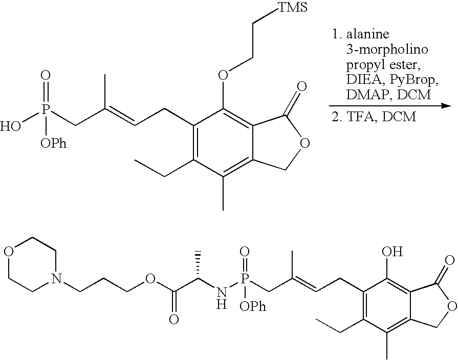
C1(CC=C(CP(O)(=O)[OPh])C)=C(CC)C(C)=C2C(=C1OCC[TMS])C(=O)OC2.C1(CC=C(CP(NC(C(OCCCN2CCOCC2)=O)C)(=O)[OPh])C)=C(CC)C(C)=C2C(=C1O)C(=O)OC2
